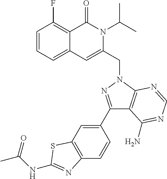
C1=CC=C2C(=C1F)C(=O)N(C(C)C)C(CN1C3=C(C(C4=CC5=C(C=C4)N=C(NC(C)=O)S5)=N1)C(N)=NC=N3)=C2
